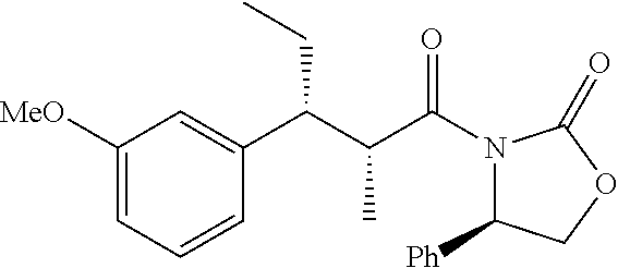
C1([MeO])=CC=CC(C(C(C(N2C([Ph])COC2=O)=O)C)CC)=C1
